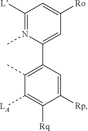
C1([LA])=C([Rq])C([Rp])=CC(C2=CC([Ro])=CC([L])=N2C)=C1C
